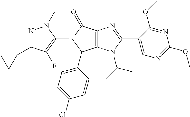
C12=C(N(C(C)C)C(C3=CN=C(OC)N=C3OC)=N1)C(C1=CC=C(Cl)C=C1)N(C1=C(F)C(C3CC3)=NN1C)C2=O
